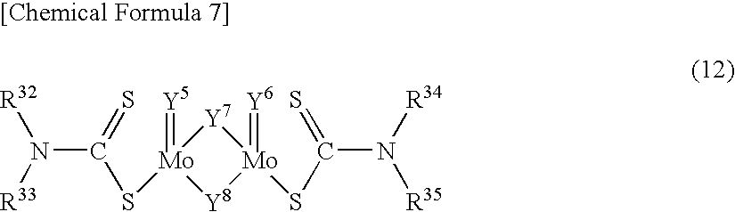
[Y7]1[Mo](SC(N([R33])[R32])=S)(=[Y5])[Y8][Mo]1(SC(N([R34])[R35])=S)=[Y6]
